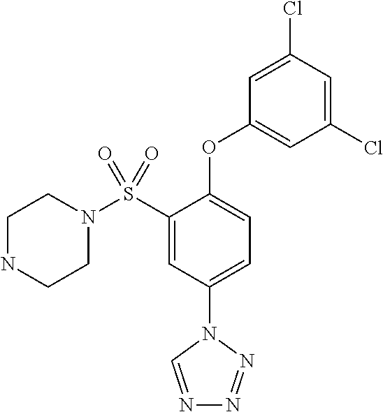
N1(S(C2=CC(N3C=NN=N3)=CC=C2OC2=CC(Cl)=CC(Cl)=C2)(=O)=O)CCNCC1
